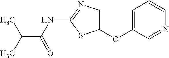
CC(C)C(=O)NC1=NC=C(OC2=CC=CN=C2)S1
